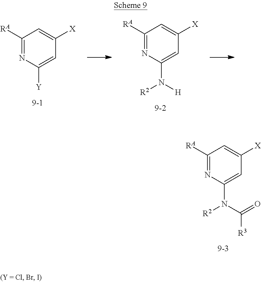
C1([RA])=NC([Y])=CC([X])=C1.C1([RA])=NC(N([H])[R2])=CC([X])=C1.C1([RA])=NC(N(C(=O)[R3])[R2])=CC([X])=C1
